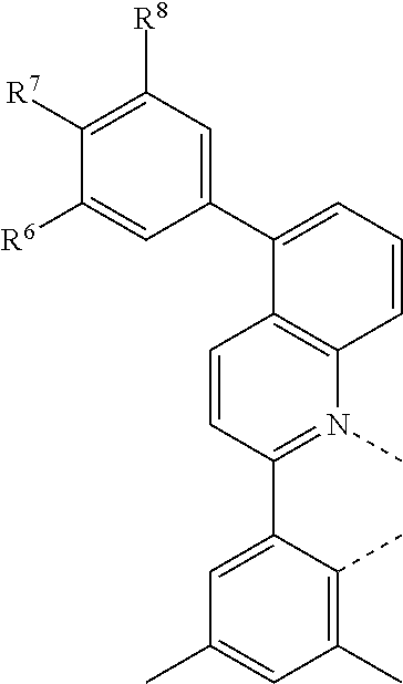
C1=C(C2=CC=CC3=C2C=CC(C2=CC(C)=CC(C)=C2C)=N3C)C=C([R6])C([R7])=C1[R8]
